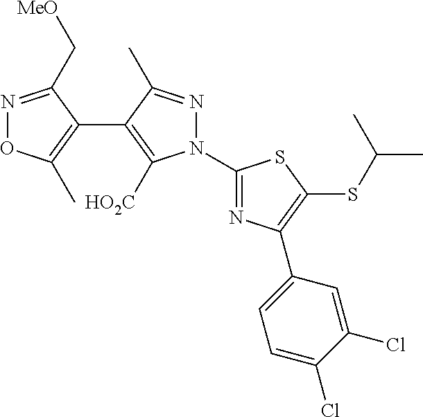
N1(C2=NC(C3=CC=C(Cl)C(Cl)=C3)=C(SC(C)C)S2)N=C(C)C(C2=C(C)ON=C2C[MeO])=C1[HO2C]
